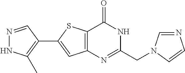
N1=CC(C2=CC3=C(S2)C(=O)NC(CN2C=NC=C2)=N3)=C(C)N1
